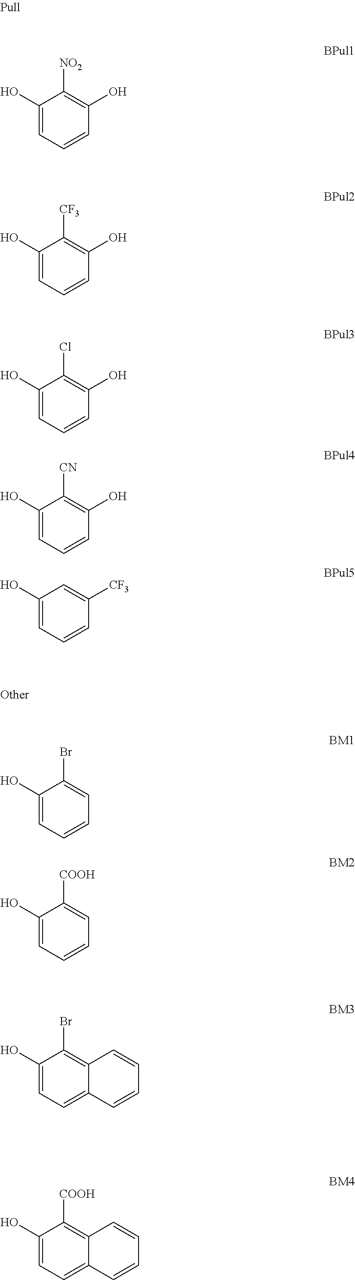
C1(O)=CC=CC=C1Br.C1(O)=CC=CC=C1[COOH].C1(O)=CC=C2C(=C1[COOH])C=CC=C2.C1(O)=CC=C2C(=C1Br)C=CC=C2.C1(O)=CC=CC([CF3])=C1.C1(O)=CC=CC(O)=C1Cl.C1(O)=CC=CC(O)=C1[CN].C1(O)=CC=CC(O)=C1[NO2].C1(O)=CC=CC(O)=C1[CF3]
